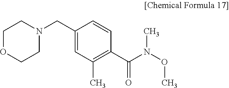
C1(CN2CCOCC2)=CC(C)=C(C(N(OC)C)=O)C=C1
